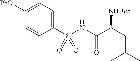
C1([PhO])=CC=C(S(NC(C(CC(C)C)[NHBoc])=O)(=O)=O)C=C1
